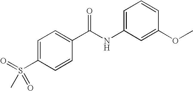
C1=C(S(=O)(C)=O)C=CC(C(=O)NC2=CC=CC(OC)=C2)=C1
